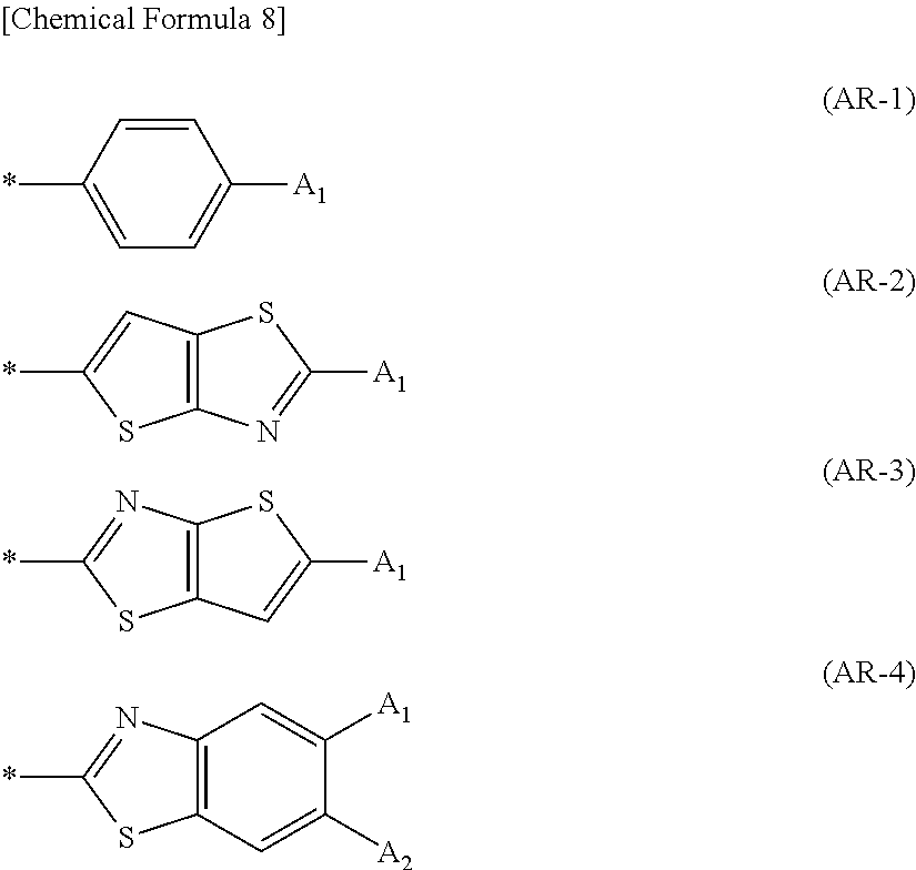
*C1=CC=C([A1])C=C1.*C1=CC2=C(S1)N=C([A1])S2.*C1=NC2=C(S1)C=C([A1])S2.*C1=NC2=C(S1)C=C([A2])C([A1])=C2
